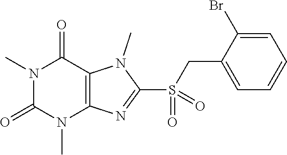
N1(C)C(=O)N(C)C2=C(C1=O)N(C)C(S(=O)(CC1=CC=CC=C1Br)=O)=N2
